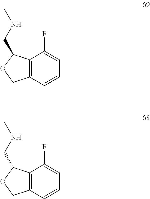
C12=C(C=CC=C1F)COC2CNC.C12=C(C=CC=C1F)COC2CNC
